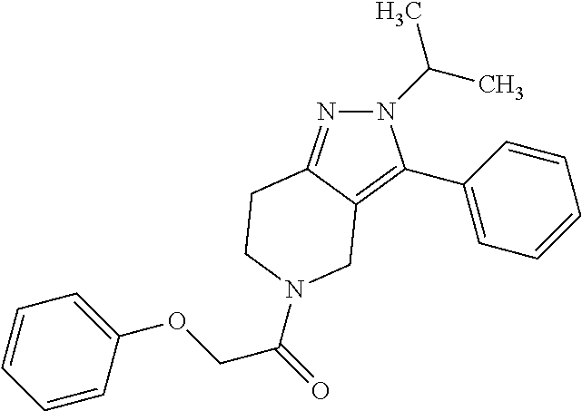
N1=C2C(=C(C3=CC=CC=C3)N1C(C)C)CN(C(=O)COC1=CC=CC=C1)CC2
